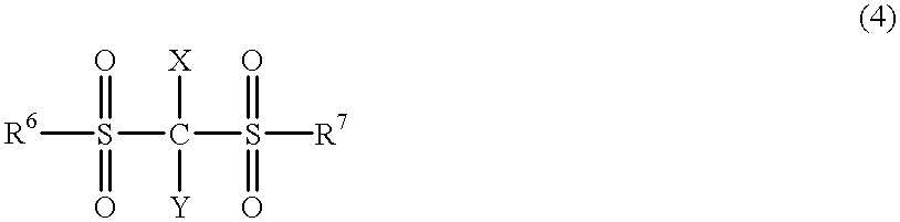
[R6]S(C(S([R7])(=O)=O)([X])[Y])(=O)=O
